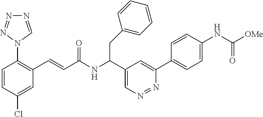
C1=CC(Cl)=CC(C=CC(NC(C2=CN=NC(C3=CC=C(NC([OMe])=O)C=C3)=C2)CC2=CC=CC=C2)=O)=C1N1C=NN=N1
